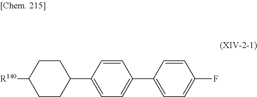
[R140]C1CCC(C2=CC=C(C3=CC=C(F)C=C3)C=C2)CC1
